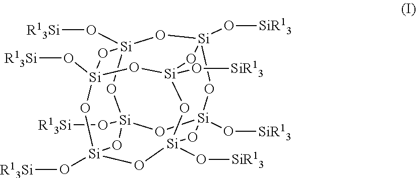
[R13Si]O[Si]12O[Si]3(O[SiR13])O[Si]4(O[SiR13])O[Si](O[R13Si])(O1)O[Si]1(O[R13Si])O[Si](O[SiR13])(O[Si](O[SiR13])(O[Si](O[R13Si])(O1)O2)O3)O4
